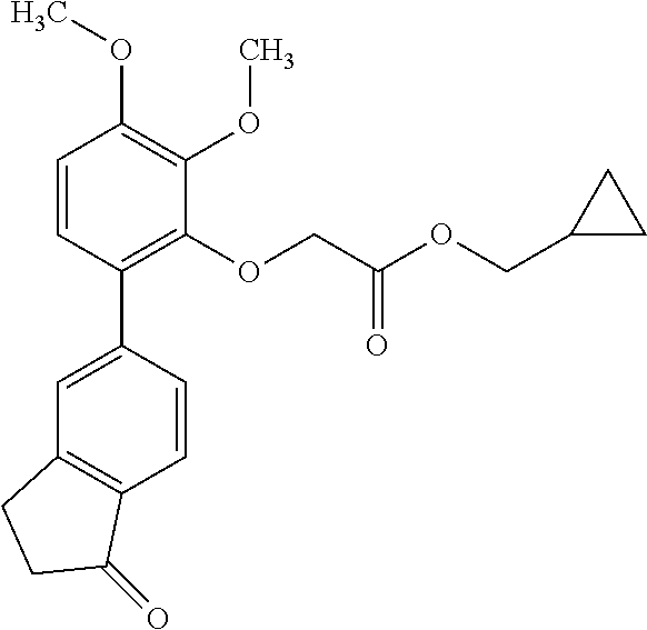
C1=C(C2=C(OCC(OCC3CC3)=O)C(OC)=C(OC)C=C2)C=CC2=C1CCC2=O
